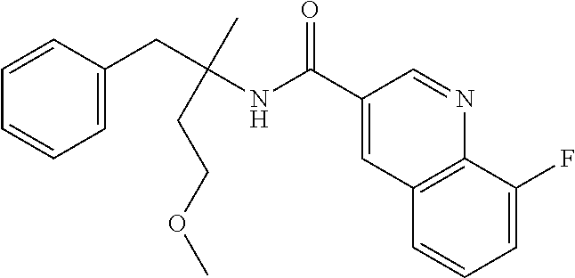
C1=C(CC(NC(C2=CC3=C(N=C2)C(F)=CC=C3)=O)(C)CCOC)C=CC=C1
